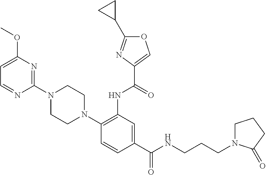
C1=NC(N2CCN(C3=C(NC(=O)C4=COC(C5CC5)=N4)C=C(C(NCCCN4CCCC4=O)=O)C=C3)CC2)=NC(OC)=C1
